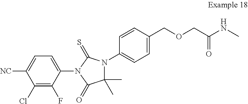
C1(Cl)=C(F)C(N2C(=S)N(C3=CC=C(COCC(NC)=O)C=C3)C(C)(C)C2=O)=CC=C1[NC]
